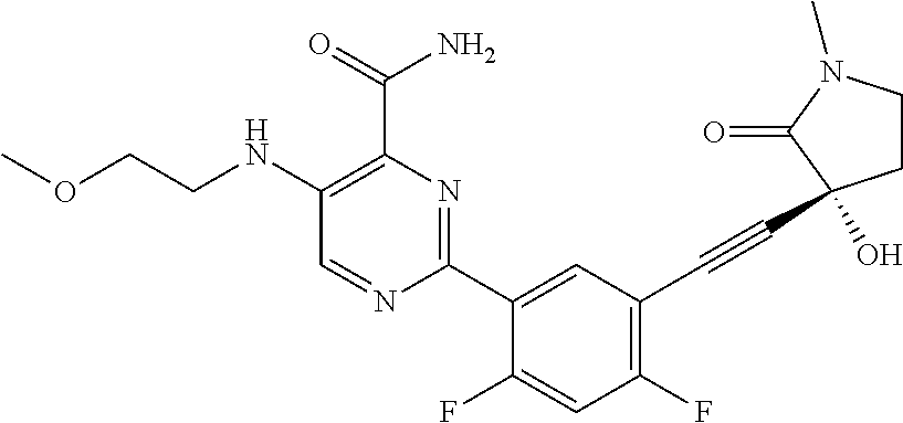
C1=NC(C2=CC(C#CC3(O)CCN(C)C3=O)=C(F)C=C2F)=NC(C(N)=O)=C1NCCOC
